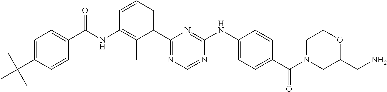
N(C1=C(C)C(C2=NC=NC(NC3=CC=C(C(N4CC(CN)OCC4)=O)C=C3)=N2)=CC=C1)C(=O)C1=CC=C(C(C)(C)C)C=C1
